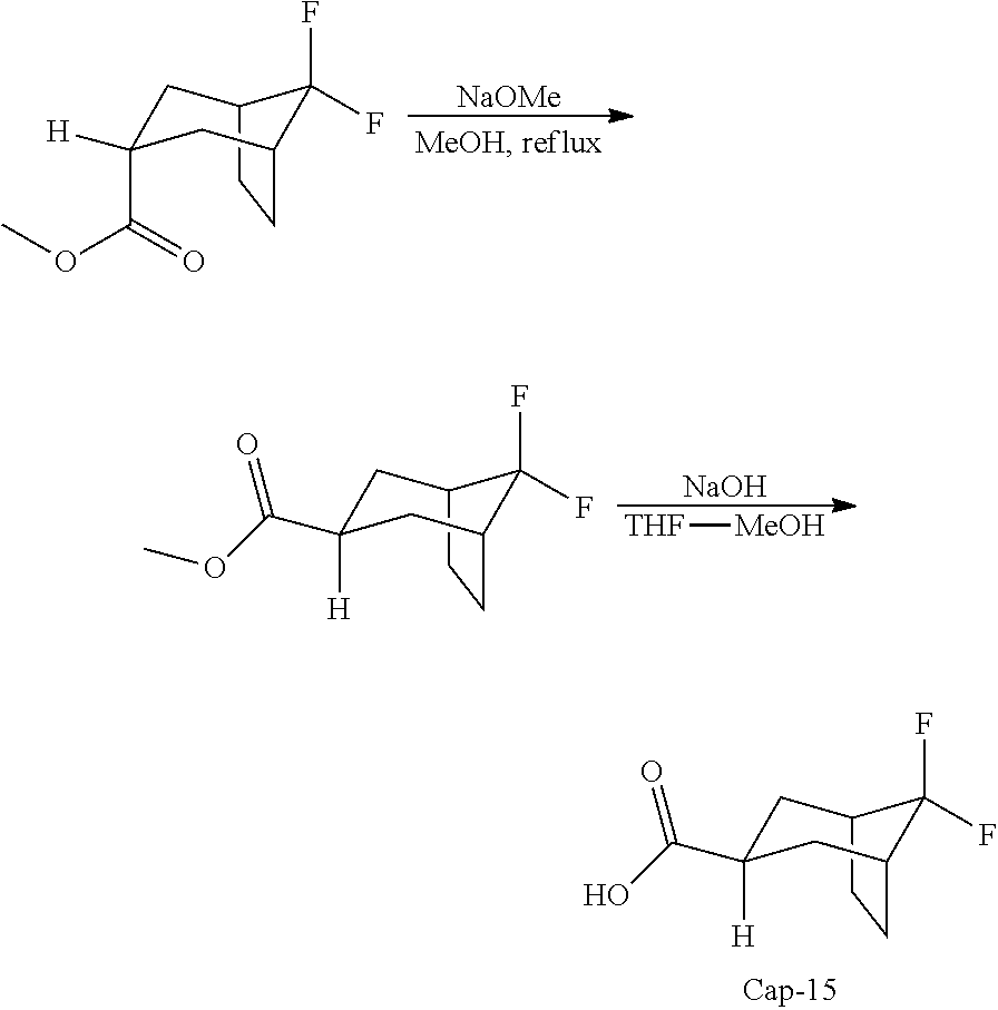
C1C(C(=O)O)([H])CC2C(F)(F)C1CC2.[NaOMe].C1C([H])(C(OC)=O)CC2C(F)(F)C1CC2.[NaOH].[THF][MeOH].C1C(C(=O)OC)([H])CC2C(F)(F)C1CC2
